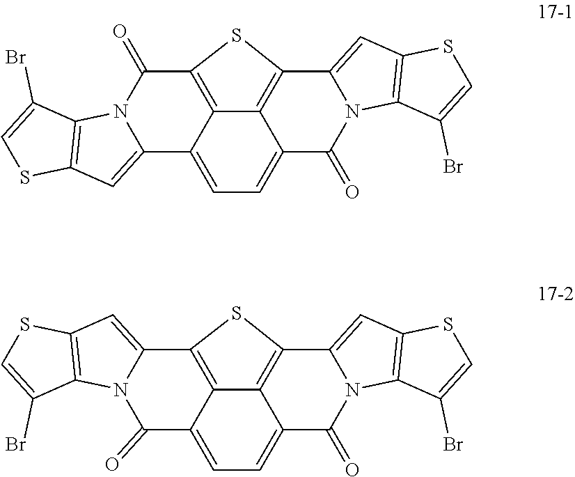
C12=CC3=C(N1C(=O)C1=C4C5=C(C6=CC7=C(N6C(=O)C5=CC=C24)C(Br)=CS7)S1)C(Br)=CS3.C1(=O)N2C(=CC3=C2C(Br)=CS3)C2=C3C4=C(C5=CC6=C(N5C(=O)C4=CC=C13)C(Br)=CS6)S2
